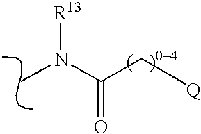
CN([R13])C(CC[Q])=O
